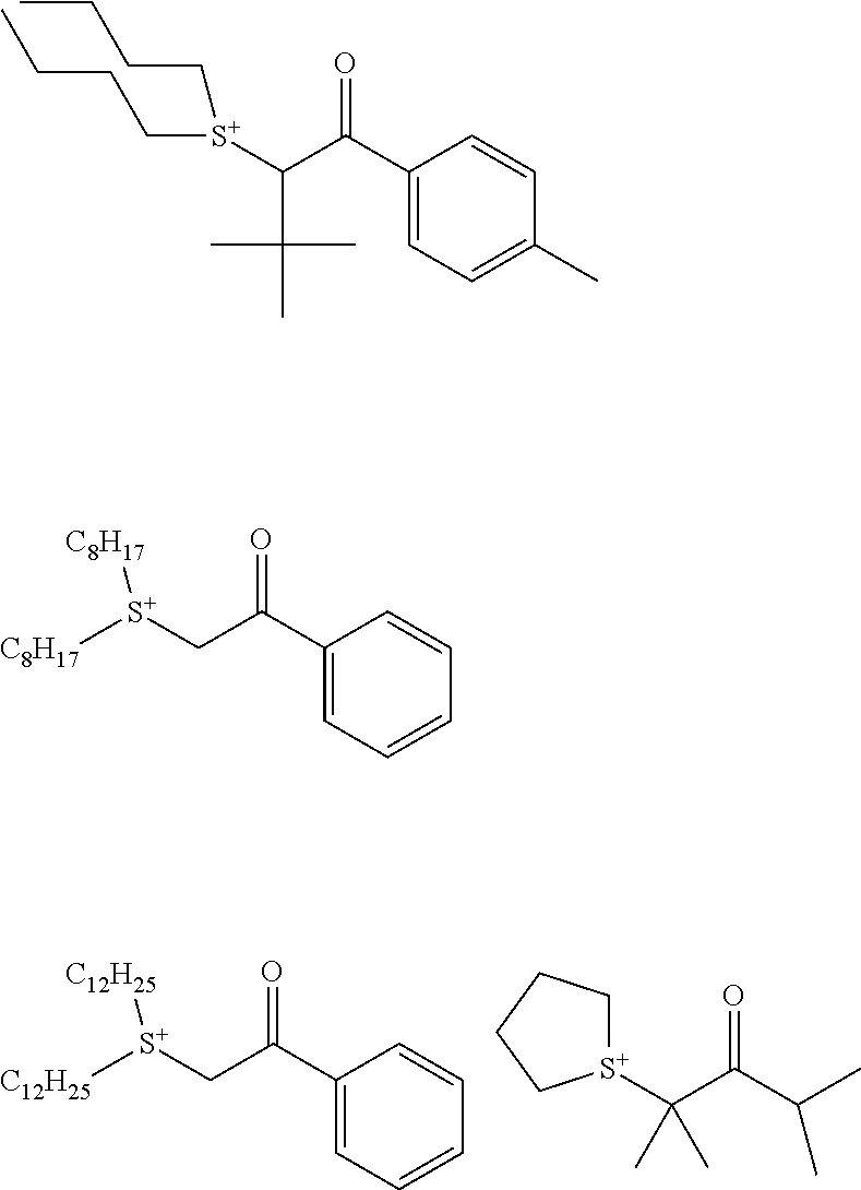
C1[S+](C(C(C(C)C)=O)(C)C)CCC1.C(C(C1=CC=CC=C1)=O)[S+]([C12H25])[C12H25].C(C(C1=CC=CC=C1)=O)[S+]([C8H17])[C8H17].C(C(C1=CC=C(C)C=C1)=O)([S+](CCCC)CCCC)C(C)(C)C
